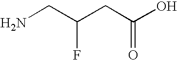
NCC(CC(O)=O)F
